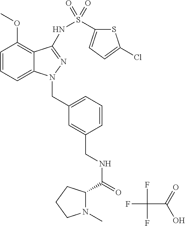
C1=CC=C2C(=C1OC)C(NS(C1=CC=C(Cl)S1)(=O)=O)=NN2CC1=CC=CC(CNC(=O)C2N(C)CCC2)=C1.FC(C(O)=O)(F)F
